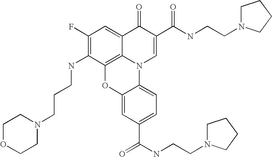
C1(F)=C(NCCCN2CCOCC2)C2=C3C(=C1)C(=O)C(C(NCCN1CCCC1)=O)=CN3C1=CC=C(C(=O)NCCN3CCCC3)C=C1O2
